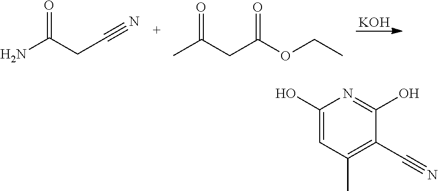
NC(CC#N)=O.CC(CC(OCC)=O)=O.[KOH].C1(O)=CC(C)=C(C#N)C(O)=N1
